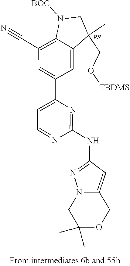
C1(NC2=NN3C(=C2)COC(C)(C)C3)=NC(C2=CC(C#N)=C3C(=C2)C(C)(CO[TBDMS])CN3[BOC])=CC=N1
